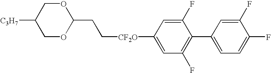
C1OC(CC[CF2O]C2=CC(F)=C(C3=CC=C(F)C(F)=C3)C(F)=C2)OCC1[C3H7]
